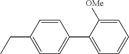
CCC1=CC=C(C2=CC=CC=C2[OMe])C=C1
